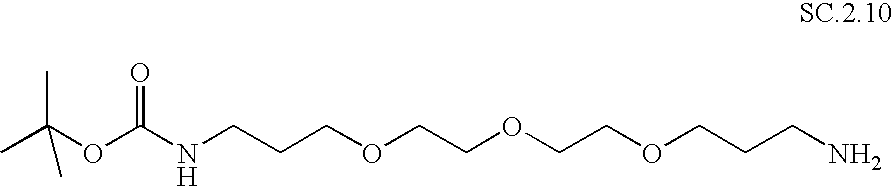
C(OC(NCCCOCCOCCOCCCN)=O)(C)(C)C
